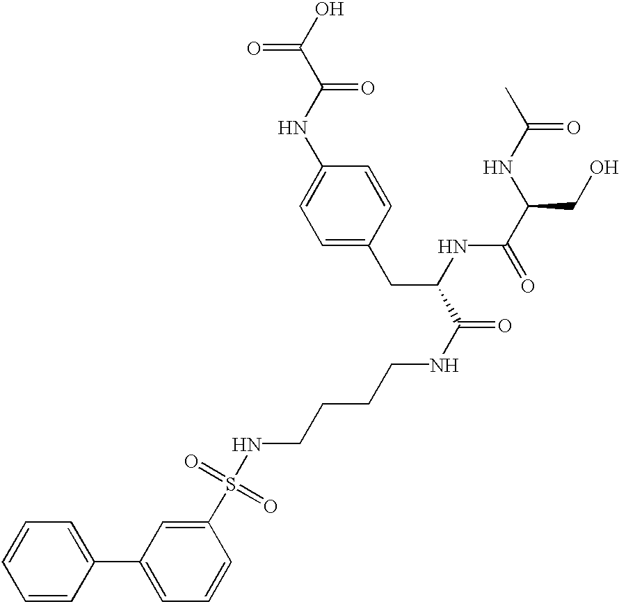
C1=CC(C2=CC=CC(S(NCCCCNC(=O)C(CC3=CC=C(NC(C(O)=O)=O)C=C3)NC(C(CO)NC(C)=O)=O)(=O)=O)=C2)=CC=C1
